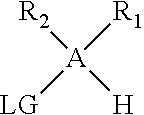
[R2][A]([R1])([LG])[H]
